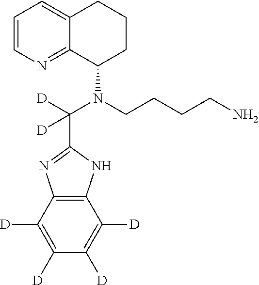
C12=C(C([D])=C([D])C([D])=C1[D])N=C(C(N(C1CCCC3=CC=CN=C13)CCCCN)([D])[D])N2
